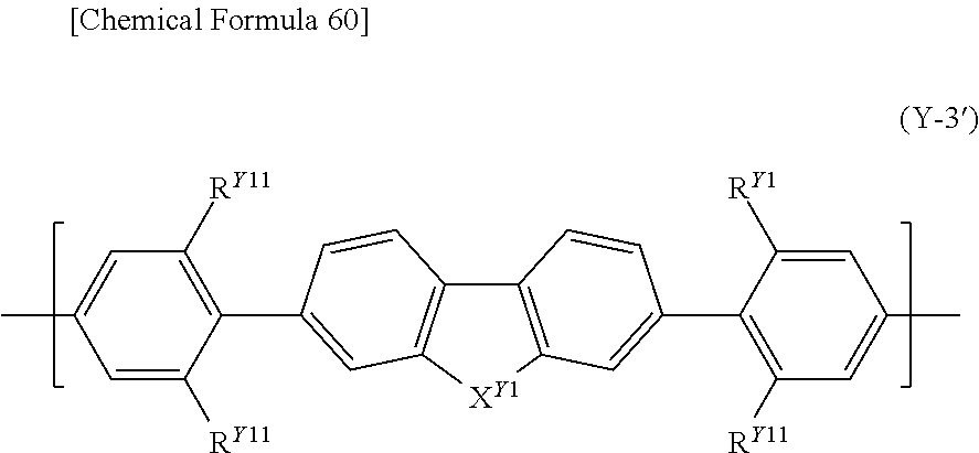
CC1=CC([RY11])=C(C2=CC3=C(C4=C([XY1]3)C=C(C3=C([RY11])C=C(C)C=C3[RY1])C=C4)C=C2)C([RY11])=C1
